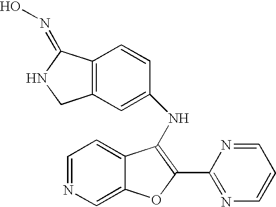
C12=C(C=C(NC3=C(C4=NC=CC=N4)OC4=CN=CC=C43)C=C1)CNC2=NO
